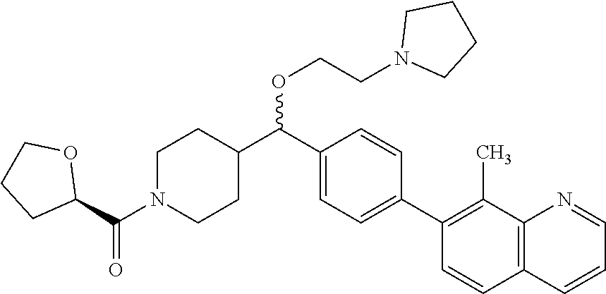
C1(C(C2CCN(C(C3OCCC3)=O)CC2)OCCN2CCCC2)=CC=C(C2=C(C)C3=C(C=C2)C=CC=N3)C=C1
